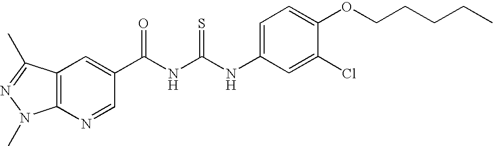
C(NC(NC1=CC=C(OCCCCC)C(Cl)=C1)=S)(=O)C1=CC2=C(N=C1)N(C)N=C2C
